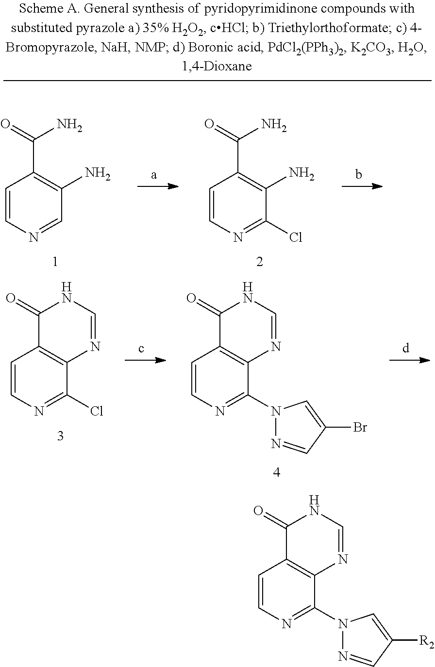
C1=CN=C(N2N=CC([R2])=C2)C2=C1C(=O)NC=N2.C1=CN=C(Cl)C2=C1C(=O)NC=N2.C1=CN=C(N2N=CC(Br)=C2)C2=C1C(=O)NC=N2.C1=CN=CC(N)=C1C(=O)N.C1=CN=C(Cl)C(N)=C1C(=O)N
